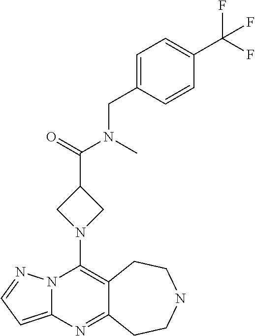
N12C(=CC=N1)N=C1C(=C2N2CC(C(=O)N(C)CC3=CC=C(C(F)(F)F)C=C3)C2)CCNCC1
